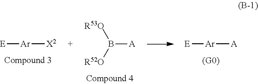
[E][Ar][A].[E][Ar][X2].B([A])([R52O])[R53O]
